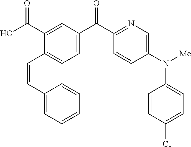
C1(C(O)=O)=CC(C(C2=NC=C(N([Me])C3=CC=C(Cl)C=C3)C=C2)=O)=CC=C1C=CC1=CC=CC=C1
